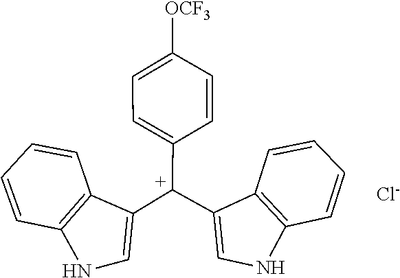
C1=CC2=C(C=C1)C([C+](C1=CC=C([OCF3])C=C1)C1=CNC3=C1C=CC=C3)=CN2.[Cl-]
